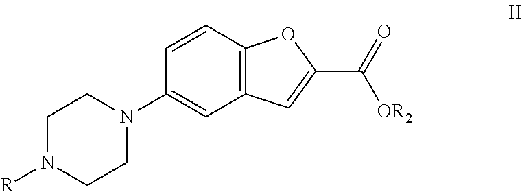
C1N([R])CCN(C2=CC3=C(C=C2)OC(C(=O)[OR2])=C3)C1
